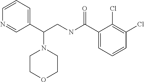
C1(C(CNC(C2=CC=CC(Cl)=C2Cl)=O)N2CCOCC2)=CC=CN=C1
